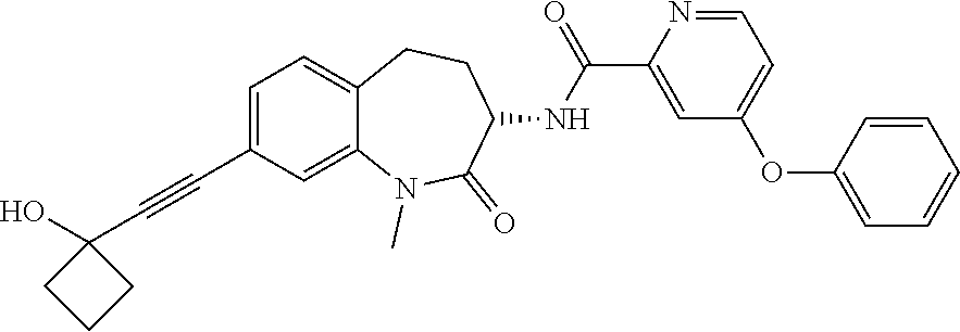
C1=C(C#CC2(O)CCC2)C=C2C(=C1)CCC(NC(C1=CC(OC3=CC=CC=C3)=CC=N1)=O)C(=O)N2C
